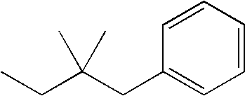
C(C(CC1=CC=CC=C1)(C)C)C
